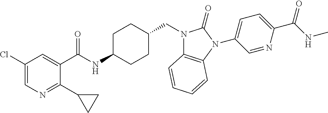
C1(Cl)=CN=C(C2CC2)C(C(NC2CCC(CN3C4=C(N(C5=CC=C(C(NC)=O)N=C5)C3=O)C=CC=C4)CC2)=O)=C1
